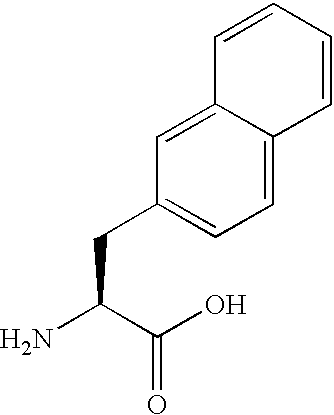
NC(C(O)=O)CC1=CC=C2C(=C1)C=CC=C2
